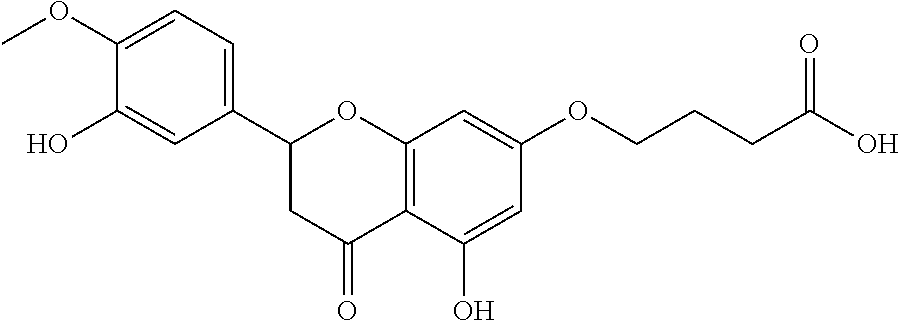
C1=C(O)C2=C(C=C1OCCCC(O)=O)OC(C1=CC=C(OC)C(O)=C1)CC2=O
